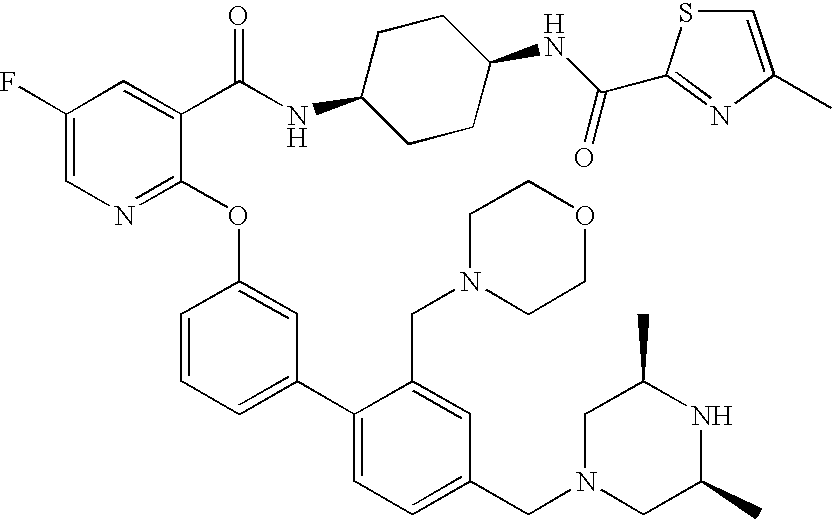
C1(F)=CN=C(OC2=CC(C3=CC=C(CN4CC(C)NC(C)C4)C=C3CN3CCOCC3)=CC=C2)C(C(NC2CCC(NC(=O)C3=NC(C)=CS3)CC2)=O)=C1
